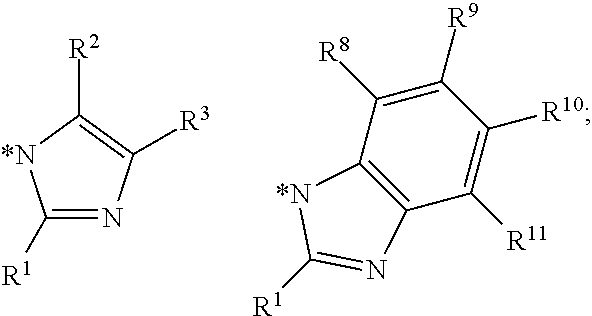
C1([R1])=NC([R3])=C([R2])[*N]1.C1([R11])=C([R10])C([R9])=C([R8])C2=C1N=C([R1])[*N]2
